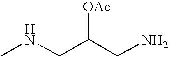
CNCC(CN)[OAc]
